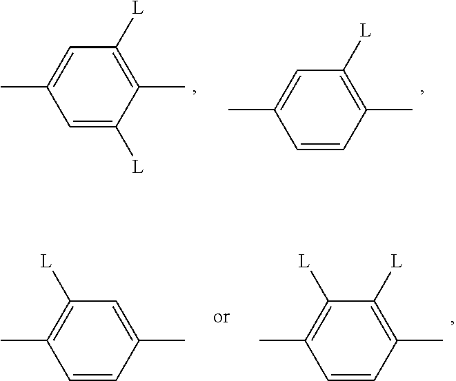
C1=CC(C)=C([L])C([L])=C1C.C1=CC(C)=CC([L])=C1C.C1=C([L])C(C)=C([L])C=C1C.C1=CC(C)=C([L])C=C1C
